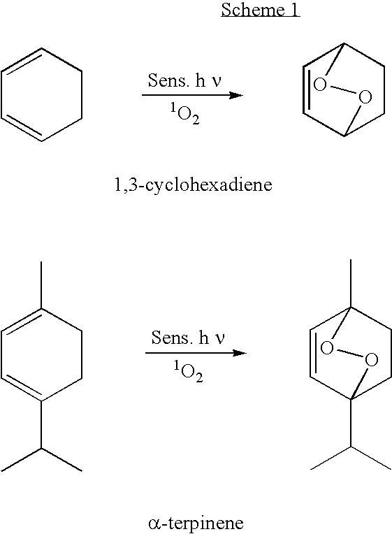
C1=CCCC=C1.C1=CC2CCC1OO2.C1=C(C)CCC(C(C)C)=C1.C1=CC2(C(C)C)CCC1(C)OO2
